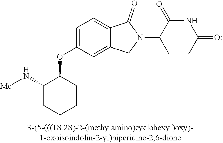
C1=C(OC2C(N[Me])CCCC2)C=C2C(=C1)C(=O)N(C1CCC(=O)NC1=O)C2
